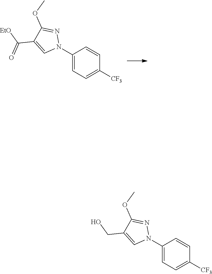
C1(N2N=C(OC)C(C([EtO])=O)=C2)=CC=C([CF3])C=C1.C1(N2N=C(OC)C(CO)=C2)=CC=C([CF3])C=C1
